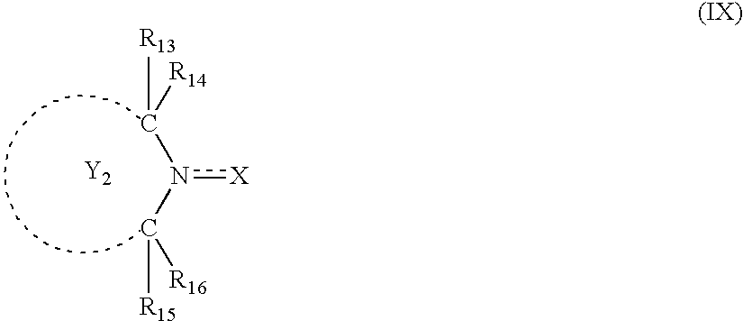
[Y2].[R14]C([R13])n(C([R16])[R15])[X]
